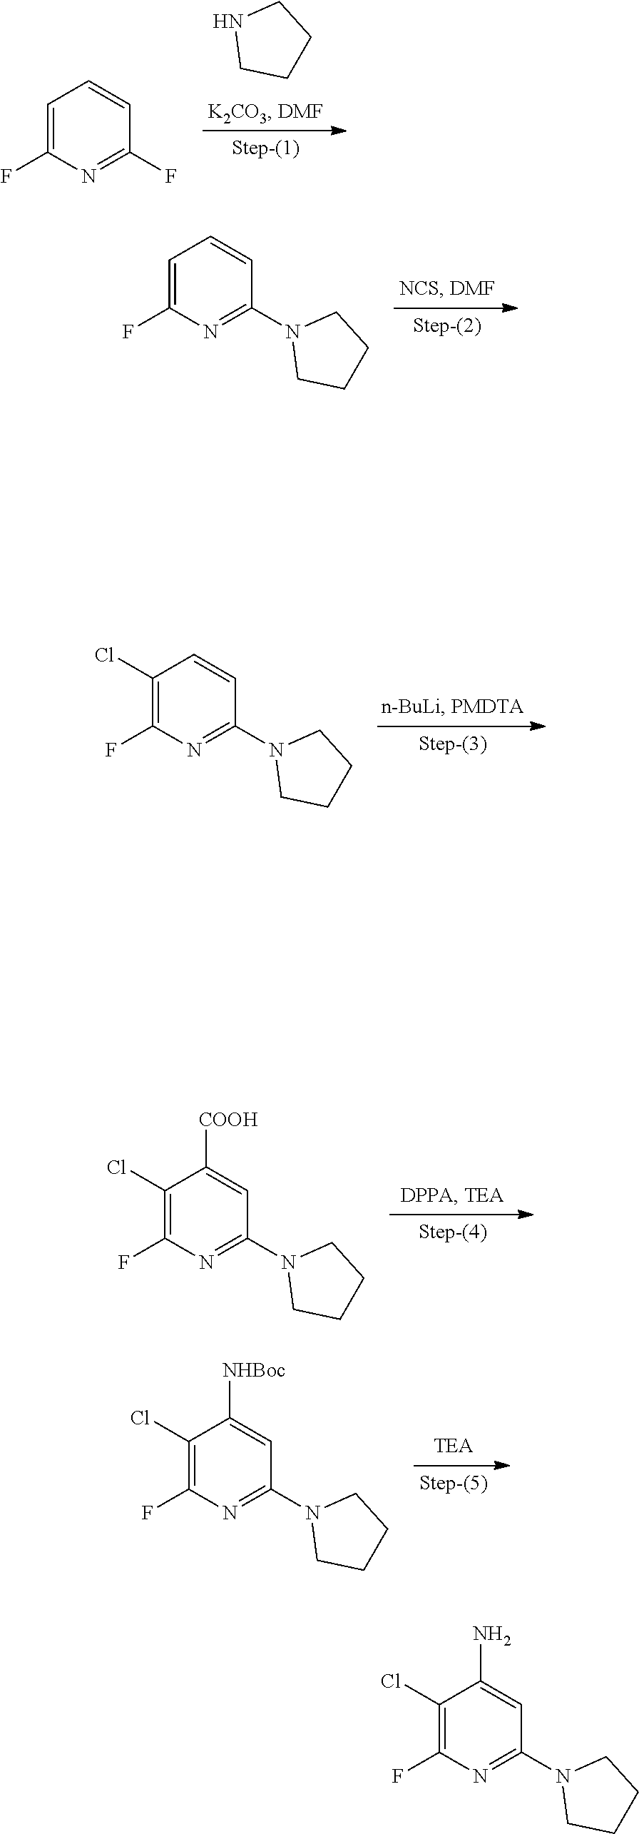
N1=C(F)C=CC=C1F.C1CNCC1.C1CN(C2=NC(F)=CC=C2)CC1.C1CN(C2=NC(F)=C(Cl)C=C2)CC1.C1CN(C2=NC(F)=C(Cl)C([COOH])=C2)CC1.C1CN(C2=NC(F)=C(Cl)C([NHBoc])=C2)CC1.C1CN(C2=NC(F)=C(Cl)C(N)=C2)CC1
